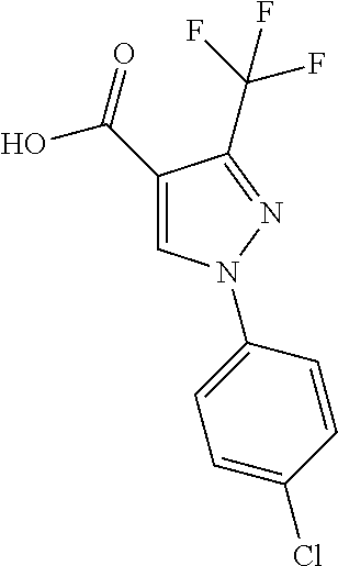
C1(C(=O)O)=CN(C2=CC=C(Cl)C=C2)N=C1C(F)(F)F
